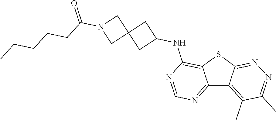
C12=NC=NC(NC3CC4(C3)CN(C(=O)CCCCC)C4)=C1SC1=NN=C(C)C(C)=C21
